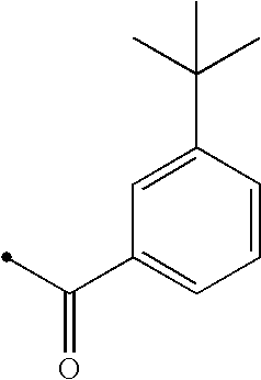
C1(C(C)(C)C)=CC(C(=O)C)=CC=C1
